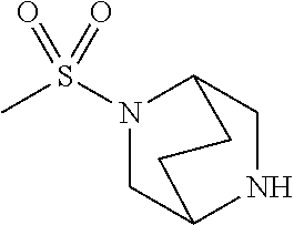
C1NC2CN(S(C)(=O)=O)C1CC2
